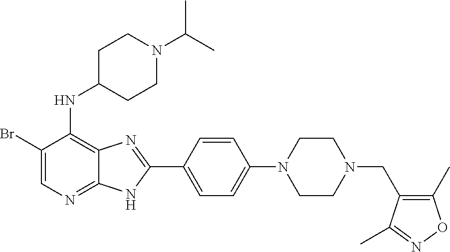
C1(Br)=CN=C2C(=C1NC1CCN(C(C)C)CC1)N=C(C1=CC=C(N3CCN(CC4=C(C)ON=C4C)CC3)C=C1)N2
